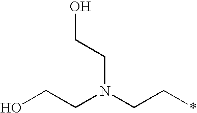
OCCN(CC*)CCO
